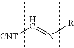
[CNT]C=N[R]
